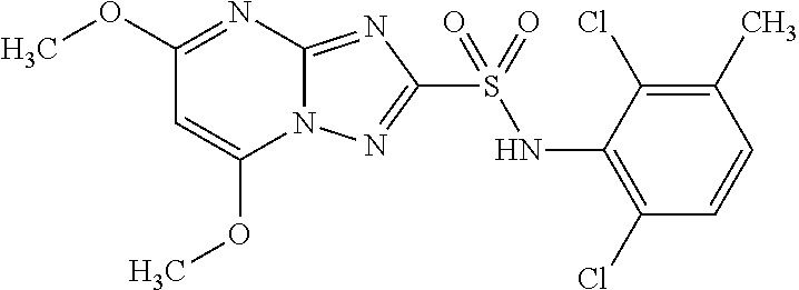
C1(OC)=NC2=NC(S(=O)(NC3=C(Cl)C=CC(C)=C3Cl)=O)=NN2C(OC)=C1
